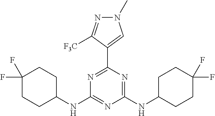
N1=C(C2=CN(C)N=C2[F3C])N=C(NC2CCC(F)(F)CC2)N=C1NC1CCC(F)(F)CC1
